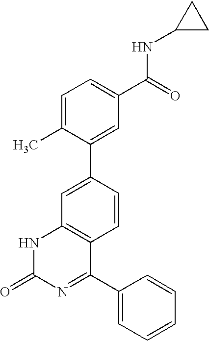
C1=CC(C2=CC(C(=O)NC3CC3)=CC=C2C)=CC2=C1C(C1=CC=CC=C1)=NC(=O)N2
